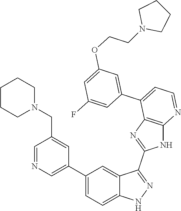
C1=NC=C(C2=CC=C3C(=C2)C(C2=NC4=C(N2)N=CC=C4C2=CC(OCCN4CCCC4)=CC(F)=C2)=NN3)C=C1CN1CCCCC1
